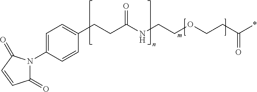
C1(=O)C=CC(=O)N1C1=CC=C(CCC(NCCOCCC(=O)*)=O)C=C1
